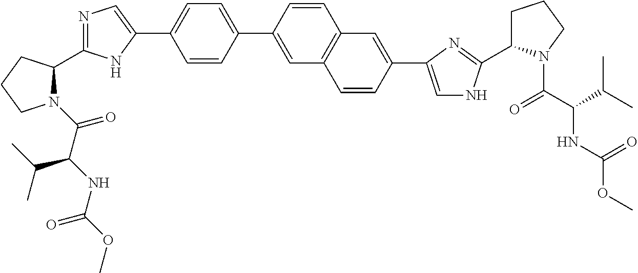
N1(C(C(NC(OC)=O)C(C)C)=O)C(C2=NC=C(C3=CC=C(C4=CC5=C(C=C4)C=C(C4=CNC(C6CCCN6C(C(C(C)C)NC(OC)=O)=O)=N4)C=C5)C=C3)N2)CCC1
